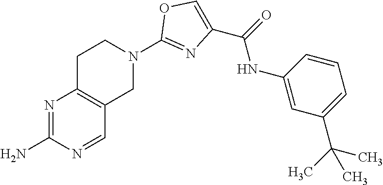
N1=C(N)N=CC2=C1CCN(C1=NC(C(=O)NC3=CC(C(C)(C)C)=CC=C3)=CO1)C2
